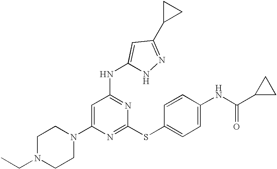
C1(N2CCN(CC)CC2)=CC(NC2=CC(C3CC3)=NN2)=NC(SC2=CC=C(NC(C3CC3)=O)C=C2)=N1
